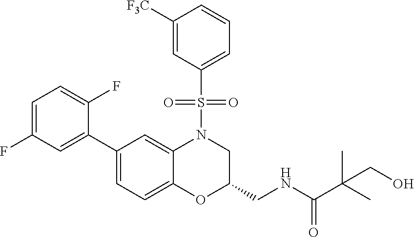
C1=C(F)C=C(C2=CC=C3C(=C2)N(S(C2=CC=CC([F3C])=C2)(=O)=O)CC(CNC(=O)C(C)(C)CO)O3)C(F)=C1
